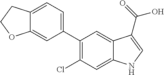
C1(C2=CC=C3C(=C2)OCC3)=C(Cl)C=C2C(=C1)C(C(=O)O)=CN2
